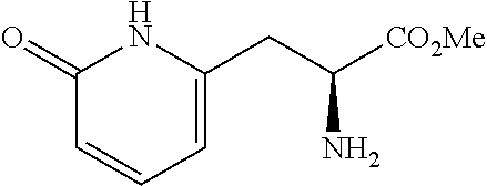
C1(=O)C=CC=C(CC([CO2Me])N)N1
